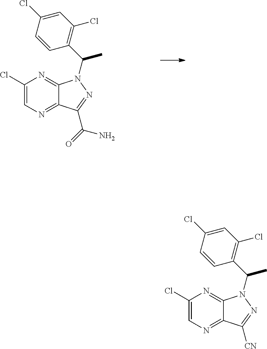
ClC1=CN=C2C(=N1)N(C(C)C1=C(Cl)C=C(Cl)C=C1)N=C2C(=O)N.ClC1=CN=C2C(=N1)N(C(C)C1=C(Cl)C=C(Cl)C=C1)N=C2[CN]
